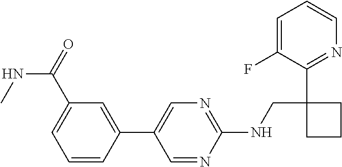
C1=C(F)C(C2(CNC3=NC=C(C4=CC(C(NC)=O)=CC=C4)C=N3)CCC2)=NC=C1
